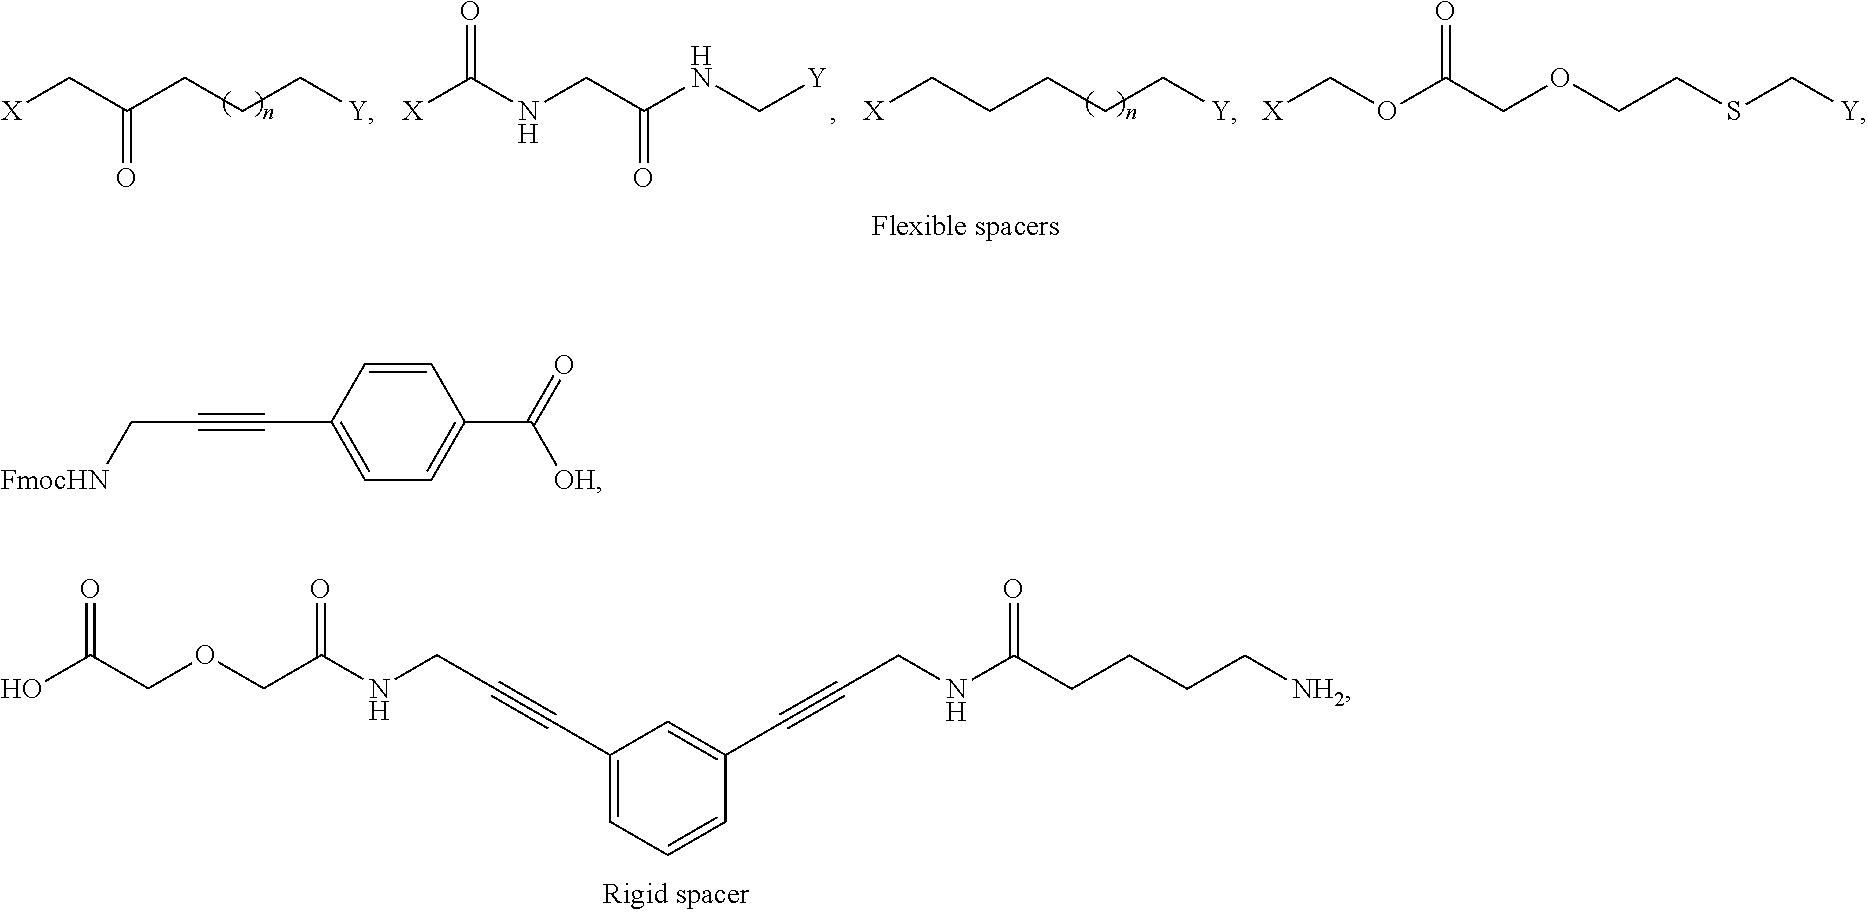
[X]CC(CCC[Y])=O.[X]C(NCC(NC[Y])=O)=O.[X]CCCCC[Y].[X]COC(COCCSC[Y])=O.OC(COCC(NCC#CC1=CC=CC(C#CCNC(CCCC[NH2])=O)=C1)=O)=O.C1=CC(C#CC[FmocHN])=CC=C1C(=O)[OH]
